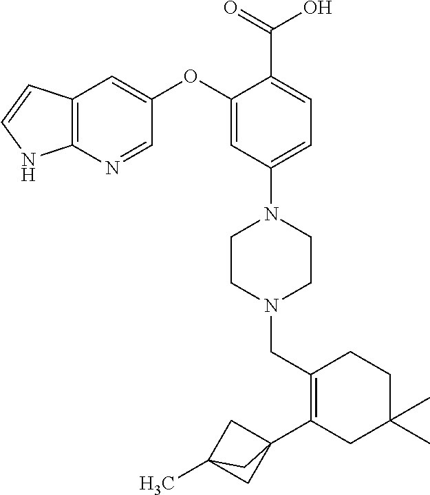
C1(OC2=CC3=C(N=C2)NC=C3)=CC(N2CCN(CC3=C(C45CC(C)(C4)C5)CC(C)(C)CC3)CC2)=CC=C1C(=O)O
